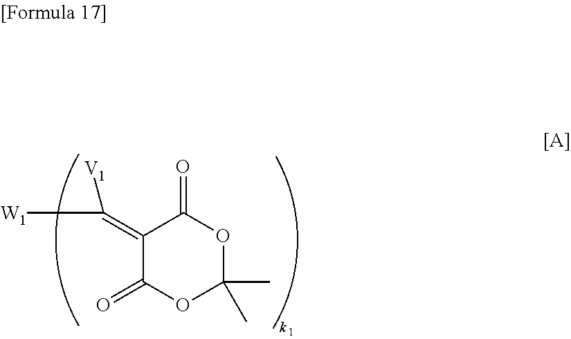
C1(=C([W1])[V1])C(=O)OC(C)(C)OC1=O
